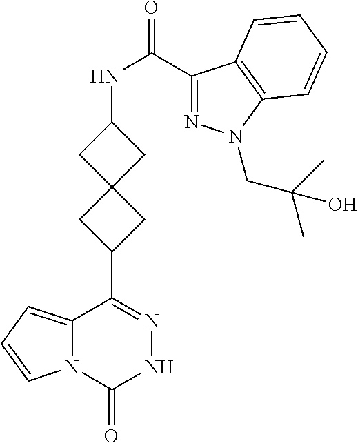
N12C(=CC=C1)C(C1CC3(C1)CC(NC(=O)C1=NN(CC(C)(C)O)C4=C1C=CC=C4)C3)=NNC2=O
